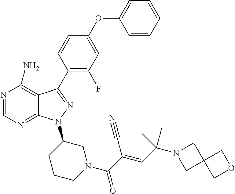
N1=CN=C2C(=C1N)C(C1=C(F)C=C(OC3=CC=CC=C3)C=C1)=NN2C1CN(C(C(C#N)=CC(C)(N2CC3(C2)COC3)C)=O)CCC1
